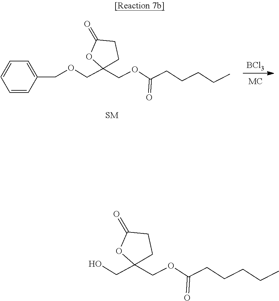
[BCl3].C1C(=O)OC(COCC2=CC=CC=C2)(COC(CCCCC)=O)C1.C1C(=O)OC(CO)(COC(CCCCC)=O)C1
